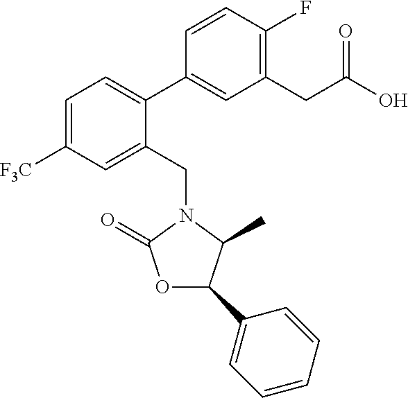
C1=C([F3C])C=C(CN2C(C)C(C3=CC=CC=C3)OC2=O)C(C2=CC(CC(O)=O)=C(F)C=C2)=C1
